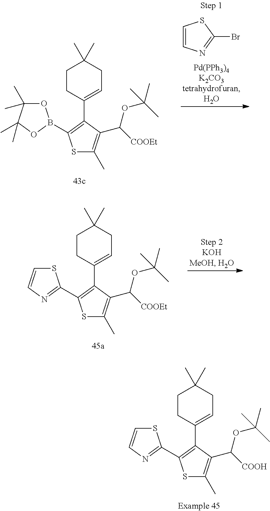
C1=CN=C(Br)S1.O1C(C)(C)C(C)(C)OB1C1=C(C2=CCC(C)(C)CC2)C(C(OC(C)(C)C)[COOEt])=C(C)S1.S1C=CN=C1C1=C(C2=CCC(C)(C)CC2)C(C(OC(C)(C)C)[COOEt])=C(C)S1.S1C=CN=C1C1=C(C2=CCC(C)(C)CC2)C(C(OC(C)(C)C)[COOH])=C(C)S1
